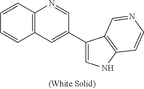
C12=C(N=CC(C3=CNC4=C3C=NC=C4)=C1)C=CC=C2
